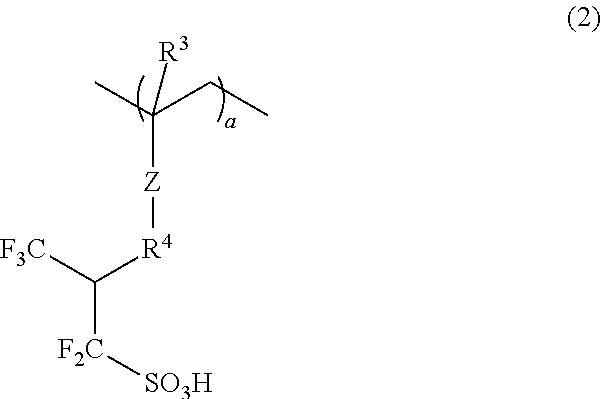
C([F2C][SO3H])([R4][Z]C(C)(CC)[R3])[F3C]
